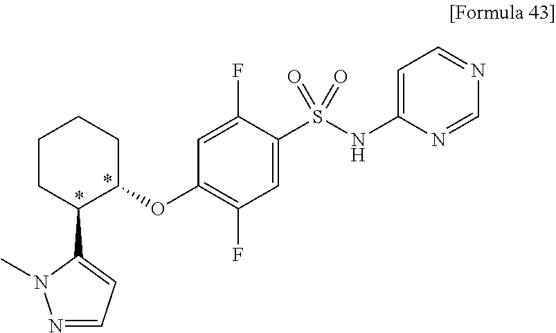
C1(OC2=C(F)C=C(S(NC3=CC=NC=N3)(=O)=O)C(F)=C2)CCCCC1C1=CC=NN1C
